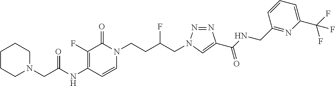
N(C1=C(F)C(=O)N(CCC(CN2N=NC(C(NCC3=NC(C(F)(F)F)=CC=C3)=O)=C2)F)C=C1)C(=O)CN1CCCCC1
